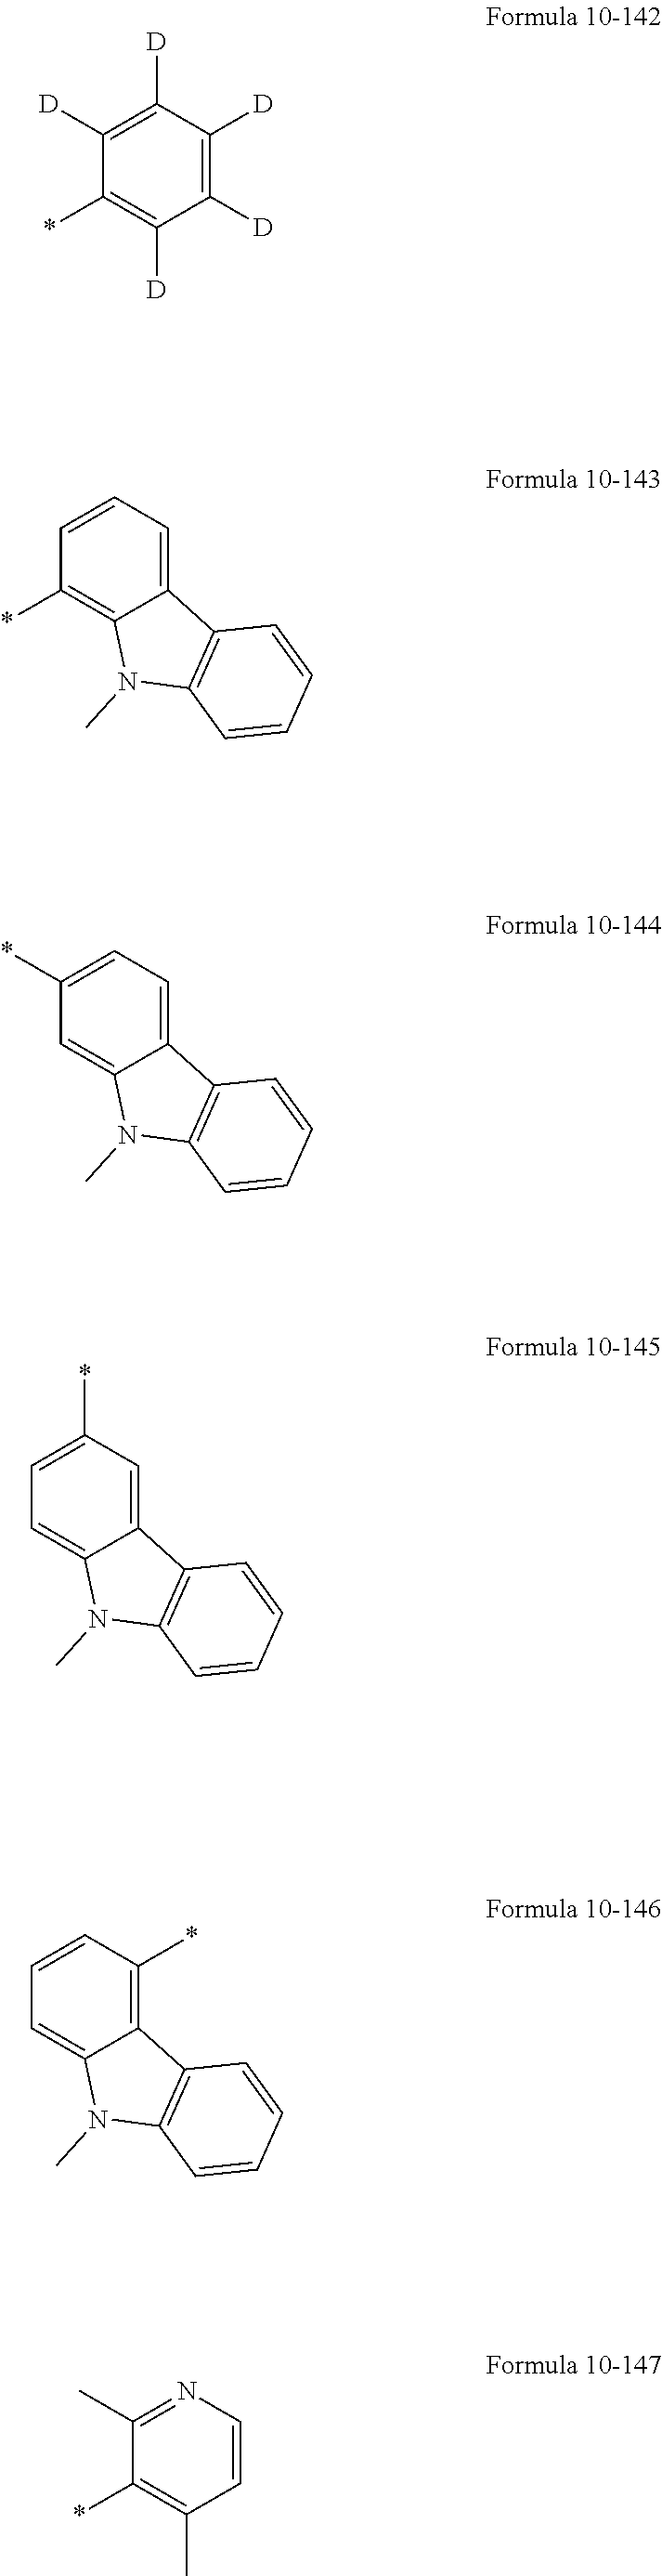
C1=CC=C2C(=C1*)N(C)C1=C2C=CC=C1.C1(*)=CC=C2C(=C1)N(C)C1=C2C=CC=C1.C1=C(*)C=C2C(=C1)N(C)C1=C2C=CC=C1.C1=CC(*)=C2C(=C1)N(C)C1=C2C=CC=C1.C1([D])=C([D])C([D])=C([D])C([D])=C1*.C1(C)=NC=CC(C)=C1*
